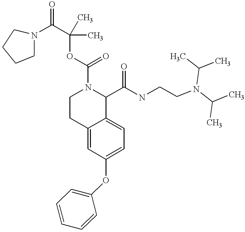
O(C1=CC=C2C(=C1)CCN(C(=O)OC(C)(C)C(N1CCCC1)=O)C2C(NCCN(C(C)C)C(C)C)=O)C1=CC=CC=C1
